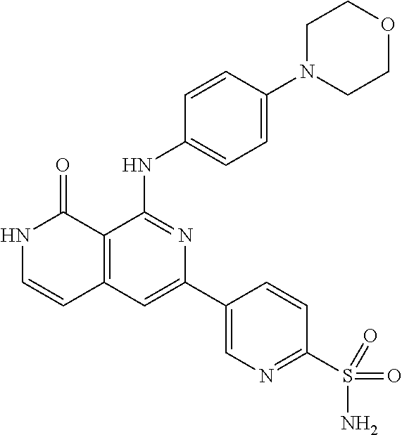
C1=CC(NC2=NC(C3=CN=C(S(N)(=O)=O)C=C3)=CC3=C2C(=O)NC=C3)=CC=C1N1CCOCC1
